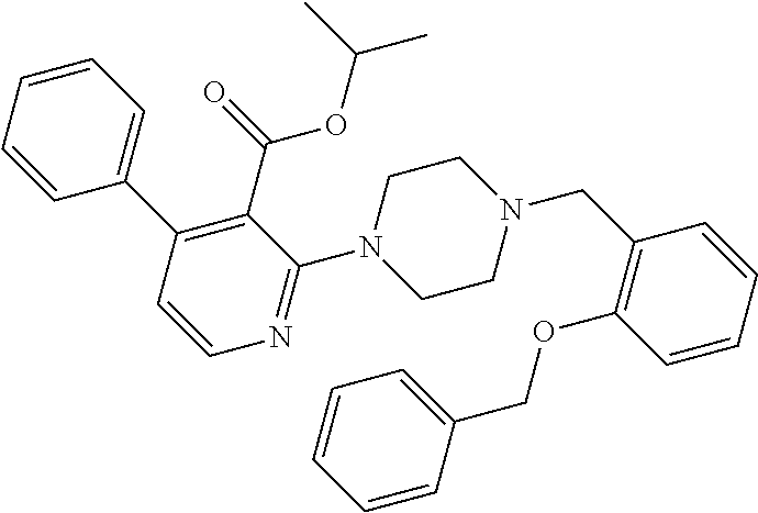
C1=CC=CC(C2=C(C(=O)OC(C)C)C(N3CCN(CC4=C(OCC5=CC=CC=C5)C=CC=C4)CC3)=NC=C2)=C1
